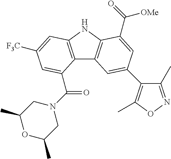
C12=C(NC3=C1C=C(C1=C(C)ON=C1C)C=C3C(=O)[OMe])C=C([F3C])C=C2C(N1CC(C)OC(C)C1)=O
